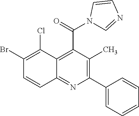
C1=CC=C(C2=C(C)C(C(N3C=NC=C3)=O)=C3C(=N2)C=CC(Br)=C3Cl)C=C1
